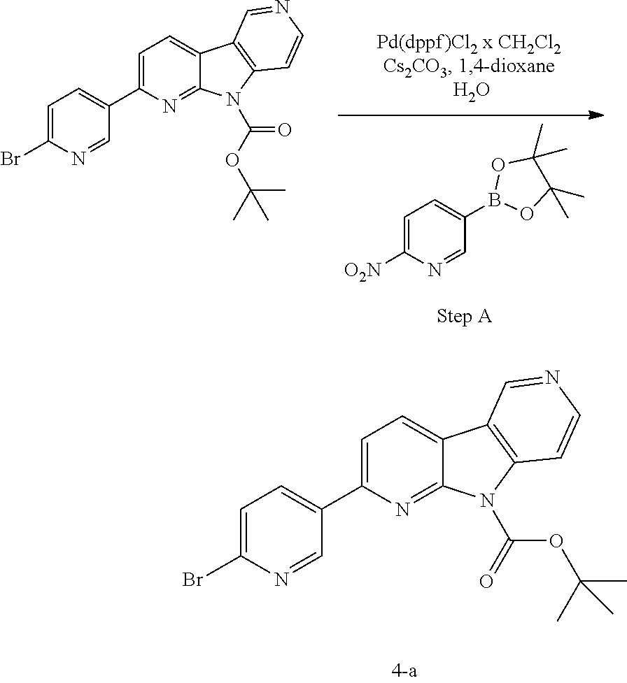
C1=C([O2N])N=CC(B2OC(C)(C)C(C)(C)O2)=C1.C1=C(C2=CC=C(Br)N=C2)N=C2C(=C1)C1=C(N2C(OC(C)(C)C)=O)C=CN=C1.C1=C(C2=CC=C(Br)N=C2)N=C2C(=C1)C1=C(N2C(=O)OC(C)(C)C)C=CN=C1
